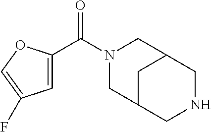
C1=C(C(N2CC3CC(C2)CNC3)=O)OC=C1F
